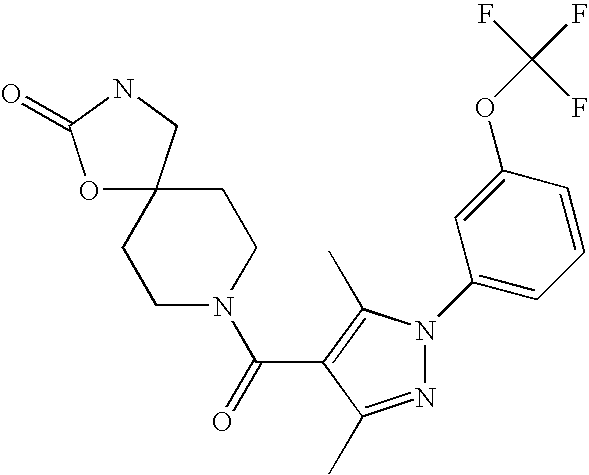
O1C2(CNC1=O)CCN(C(=O)C1=C(C)N(C3=CC=CC(OC(F)(F)F)=C3)N=C1C)CC2
